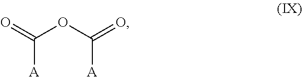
O=C(OC(=O)[A])[A]
